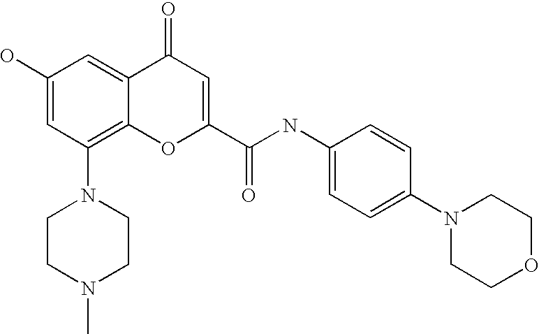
C1(O)=CC(N2CCN(C)CC2)=C2C(=C1)C(=O)C=C(C(NC1=CC=C(N3CCOCC3)C=C1)=O)O2
